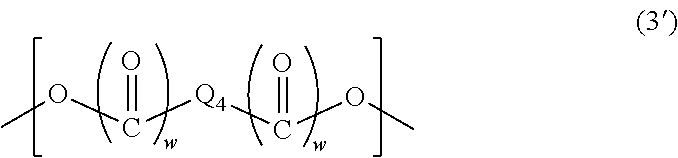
COC([Q4]C(OC)=O)=O
